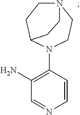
N1(C2=C(N)C=NC=C2)CCN2CCC1CC2
